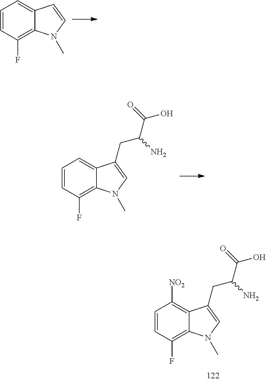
C1=CC(F)=C2C(=C1)C=CN2C.C1=CC(F)=C2C(=C1)C(CC(C(=O)O)N)=CN2C.C1=CC(F)=C2C(=C1[NO2])C(CC(C(=O)O)N)=CN2C
